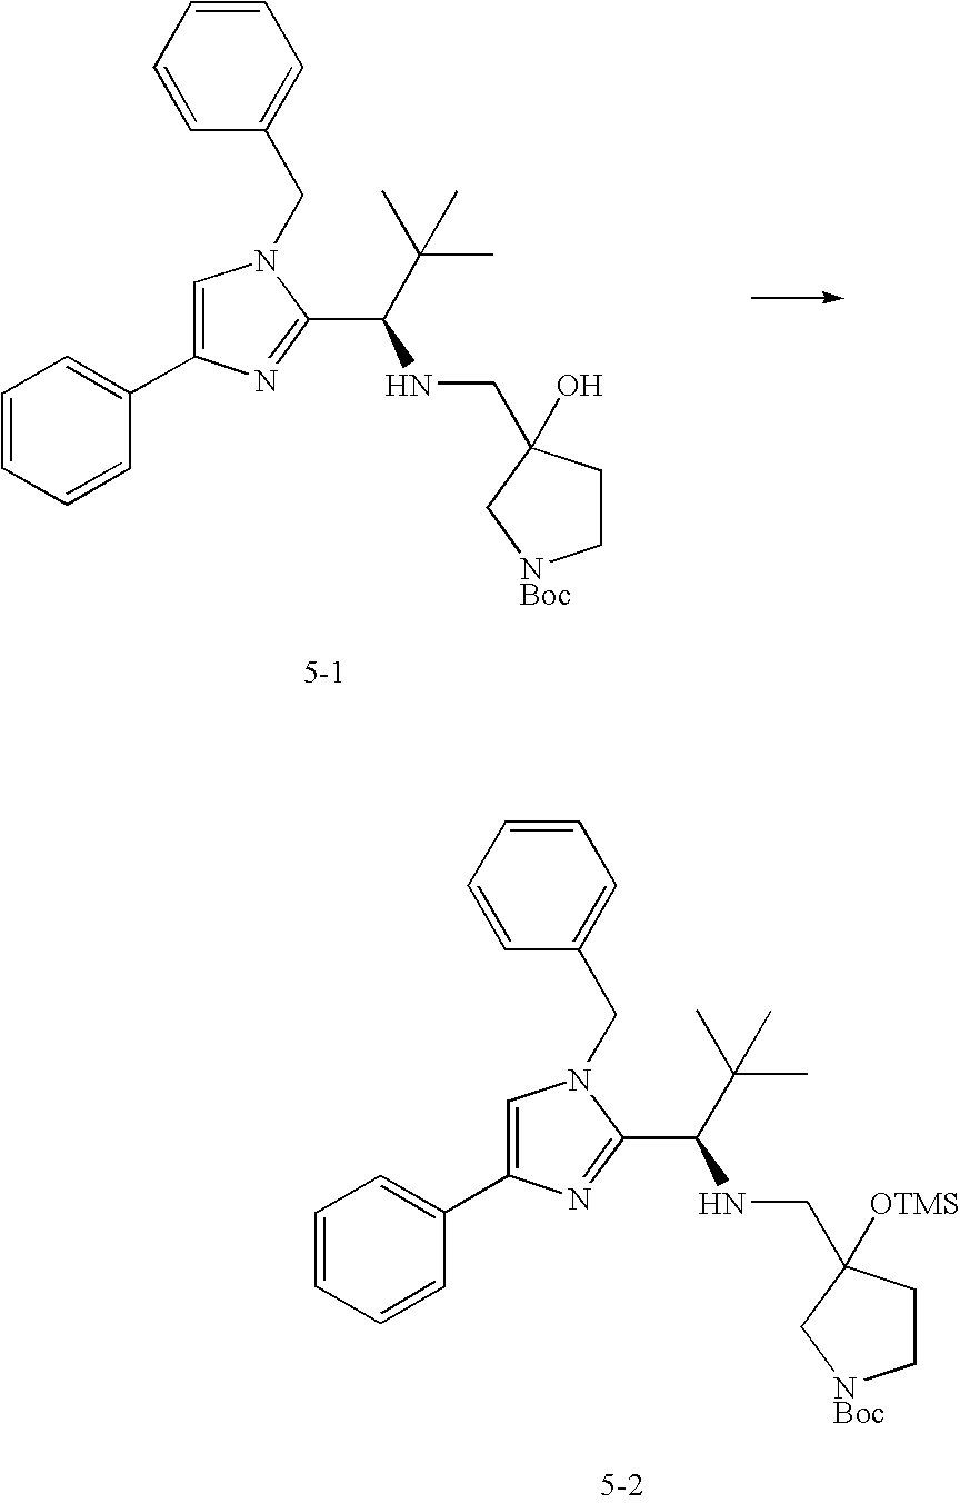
C1=CC=CC(C2=CN(CC3=CC=CC=C3)C(C(C(C)(C)C)NCC3([OTMS])CC[NBoc]C3)=N2)=C1.C1=CC=CC(C2=CN(CC3=CC=CC=C3)C(C(C(C)(C)C)NCC3(O)CC[NBoc]C3)=N2)=C1
